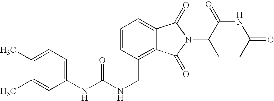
C(C1=C2C(=CC=C1)C(=O)N(C1CCC(=O)NC1=O)C2=O)NC(NC1=CC=C(C)C(C)=C1)=O
